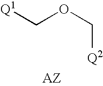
[Q1]COC[Q2].[AZ]
